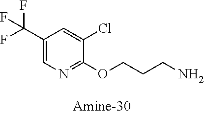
C1(C(F)(F)F)=CN=C(OCCCN)C(Cl)=C1
